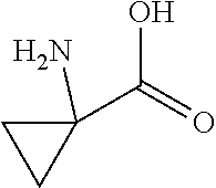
C1(N)(C(O)=O)CC1
